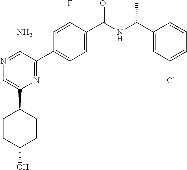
N1=C(N)C(C2=CC=C(C(NC(C3=CC(Cl)=CC=C3)C)=O)C(F)=C2)=NC(C2CCC(O)CC2)=C1
